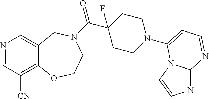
N1=CC([CN])=C2C(=C1)CN(C(C1(F)CCN(C3=CC=NC4=NC=CN43)CC1)=O)CCO2
